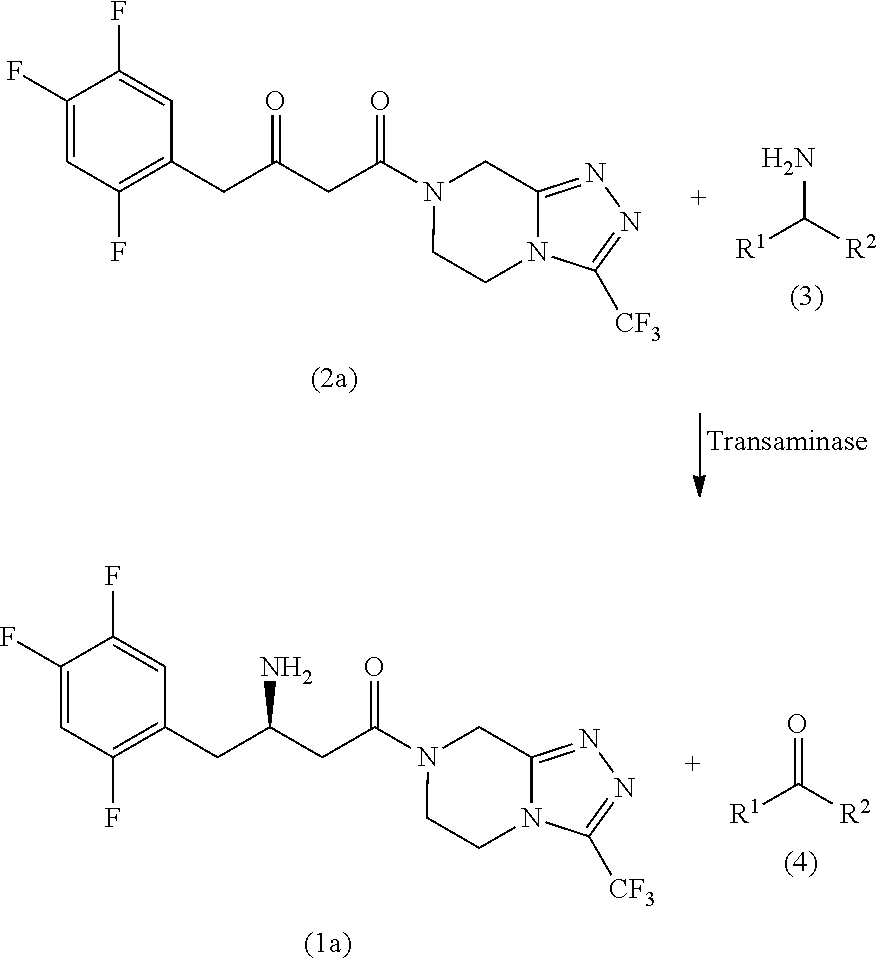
NC([R2])[R1].C1(F)=CC(F)=C(CC(CC(N2CC3=NN=C([CF3])N3CC2)=O)=O)C=C1F.O=C([R2])[R1].C1(F)=CC(F)=C(CC(CC(N2CC3=NN=C([CF3])N3CC2)=O)N)C=C1F
